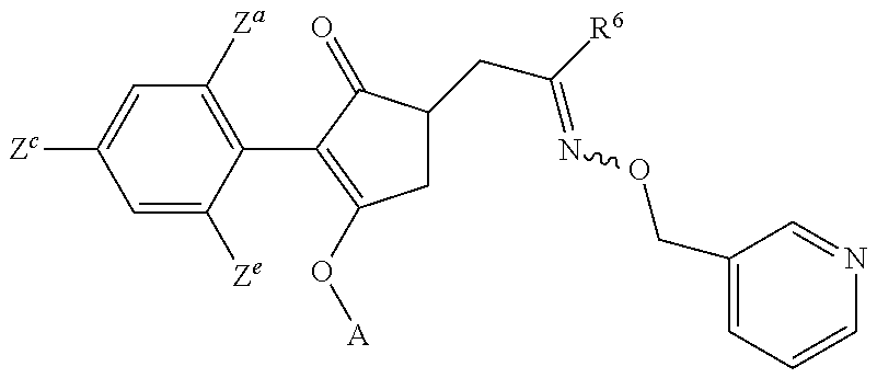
C1=C([Ze])C(C2=C(O[A])CC(CC([R6])=NOCC3=CC=CN=C3)C2=O)=C([Za])C=C1[Zc]
